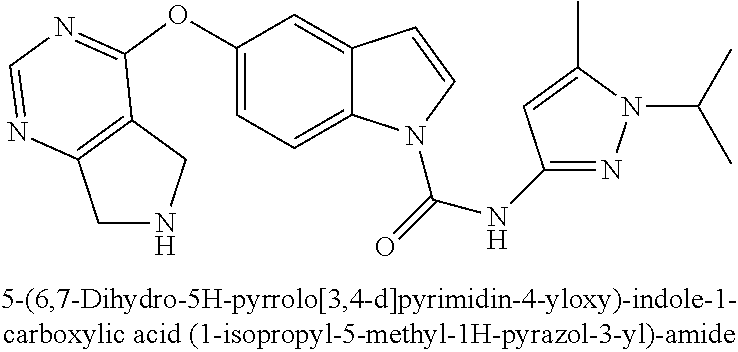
C1(OC2=NC=NC3=C2CNC3)=CC=C2C(=C1)C=CN2C(=O)NC1=NN(C(C)C)C(C)=C1
